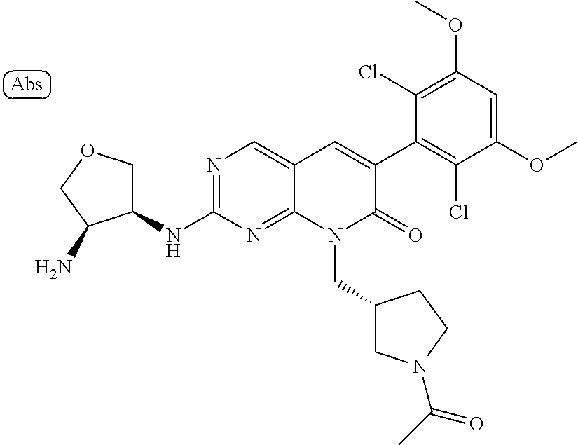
N1=C(NC2COCC2N)N=C2C(=C1)C=C(C1=C(Cl)C(OC)=CC(OC)=C1Cl)C(=O)N2CC1CN(C(C)=O)CC1
